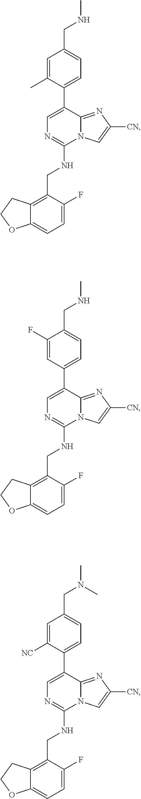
C1=C(F)C(CNC2=NC=C(C3=CC=C(CNC)C=C3C)C3=NC([CN])=CN23)=C2C(=C1)OCC2.C1=C(F)C(CNC2=NC=C(C3=CC=C(CNC)C(F)=C3)C3=NC([CN])=CN23)=C2C(=C1)OCC2.C1=C(F)C(CNC2=NC=C(C3=CC=C(CN(C)C)C=C3[NC])C3=NC([CN])=CN23)=C2C(=C1)OCC2
